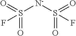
[N-](S(=O)(=O)F)S(=O)(=O)F
